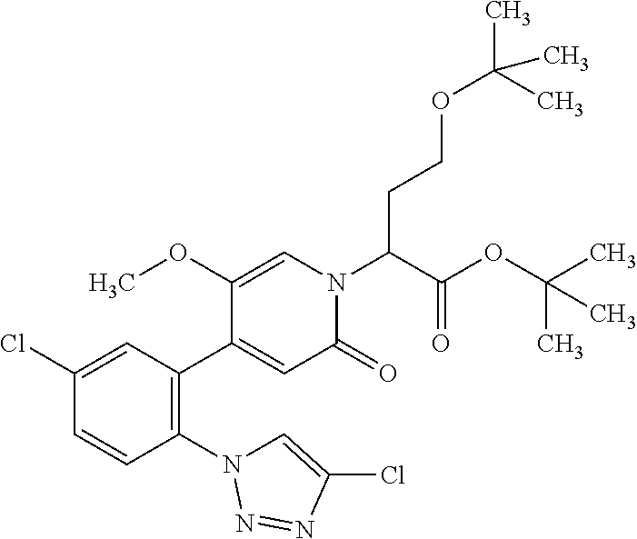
C1(N2C=C(Cl)N=N2)=C(C2=CC(=O)N(C(C(OC(C)(C)C)=O)CCOC(C)(C)C)C=C2OC)C=C(Cl)C=C1
